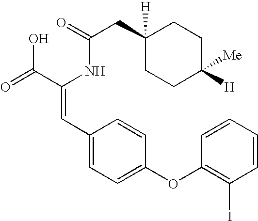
C(=O)(NC(C(=O)O)=CC1=CC=C(OC2=C(I)C=CC=C2)C=C1)CC1([H])CCC([H])([Me])CC1
